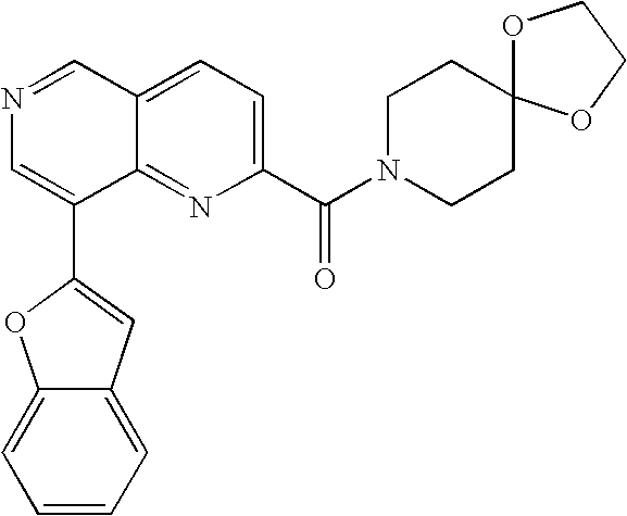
C12=NC(C(N3CCC4(CC3)OCCO4)=O)=CC=C1C=NC=C2C1=CC2=CC=CC=C2O1
